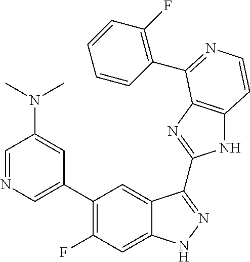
C1=C(C2=C(F)C=C3C(=C2)C(C2=NC4=C(N2)C=CN=C4C2=C(F)C=CC=C2)=NN3)C=C(N(C)C)C=N1
